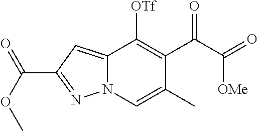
C12=CC(C(OC)=O)=NN1C=C(C)C(C(C(=O)[OMe])=O)=C2[OTf]
